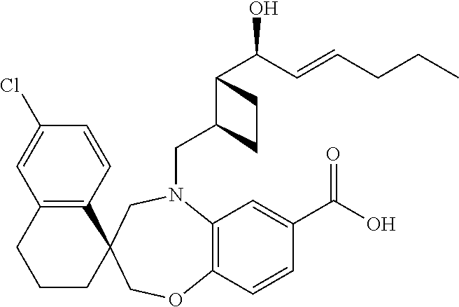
C12=C(C=CC(Cl)=C1)C1(CCC2)COC2=C(N(CC3C(C(C=CCCC)O)CC3)C1)C=C(C(O)=O)C=C2
